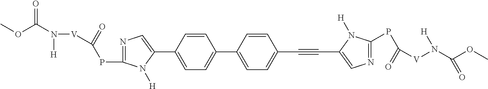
C1=CC(C2=CN=C(PC(=O)[V]N([H])C(OC)=O)N2[H])=CC=C1C1=CC=C(C#CC2=CN=C(PC([V]N(C(OC)=O)[H])=O)N2[H])C=C1
